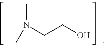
CN(CCO)(C)C
